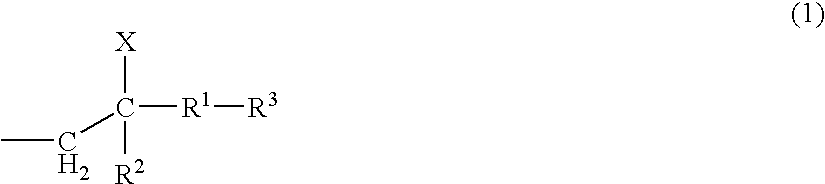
CCC([R2])([R1][R3])[X]
